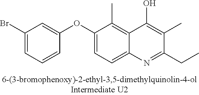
C1(Br)=CC=CC(OC2=CC=C3C(=C2C)C(O)=C(C)C(CC)=N3)=C1
